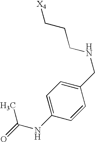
[X4]CCCNCC1=CC=C(NC(=O)C)C=C1
